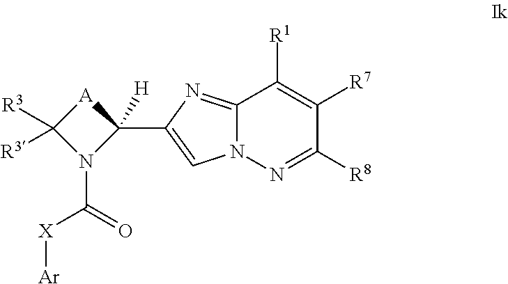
C12=NC(C3([H])[A]C([R3])([R3])N3C(=O)[X][Ar])=CN1N=C([R8])C([R7])=C2[R1]
